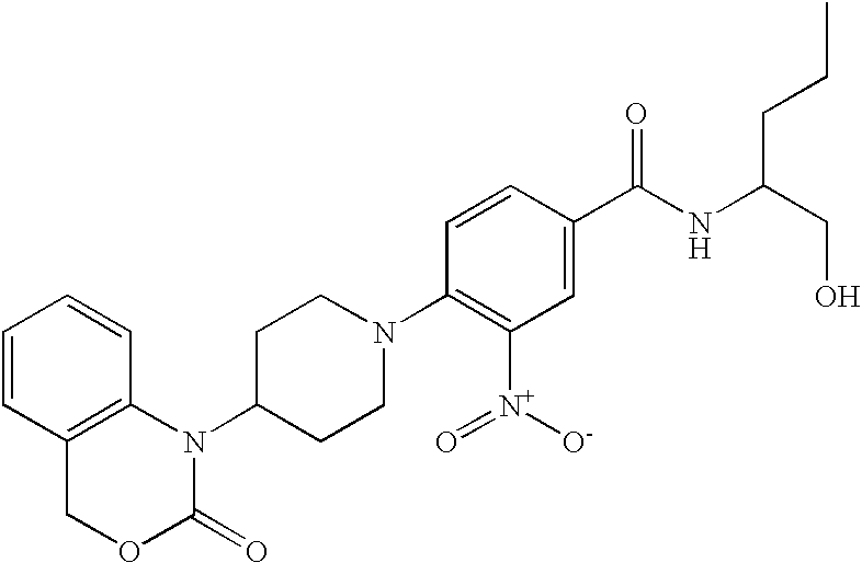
C1=CC2=C(C=C1)N(C1CCN(C3=C([N+](=O)[O-])C=C(C(NC(CO)CCC)=O)C=C3)CC1)C(=O)OC2
